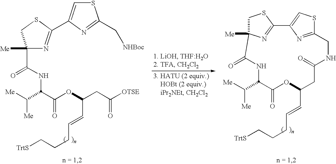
C1(C(=O)NC(C(=O)OC(CC(=O)[OTSE])C=CCCC[TrtS])C([Me])[Me])([Me])N=C(C2=CSC(C[NHBoc])=N2)SC1.C1C2([Me])N=C(S1)C1=CSC(=N1)CNC(=O)CC(C=CCCC[TrtS])OC(=O)C(C([Me])[Me])NC2=O
